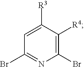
C1=C([R3])C([R4])=C(Br)N=C1Br
